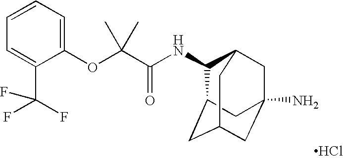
Cl.N(C(C(OC1=CC=CC=C1C(F)(F)F)(C)C)=O)C1C2CC3CC(N)(CC1C3)C2
